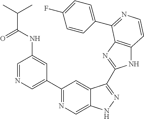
C1=NC=C(C2=NC=C3C(=C2)C(C2=NC4=C(N2)C=CN=C4C2=CC=C(F)C=C2)=NN3)C=C1NC(C(C)C)=O
